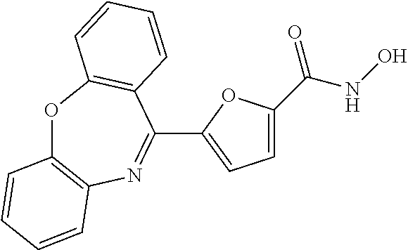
O1C2=C(N=C(C3=CC=C(C(NO)=O)O3)C3=C1C=CC=C3)C=CC=C2
